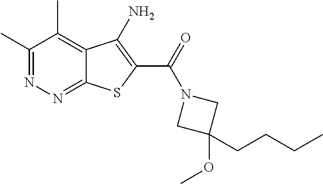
C1(C)=NN=C2C(=C1C)C(N)=C(C(=O)N1CC(CCCC)(OC)C1)S2
